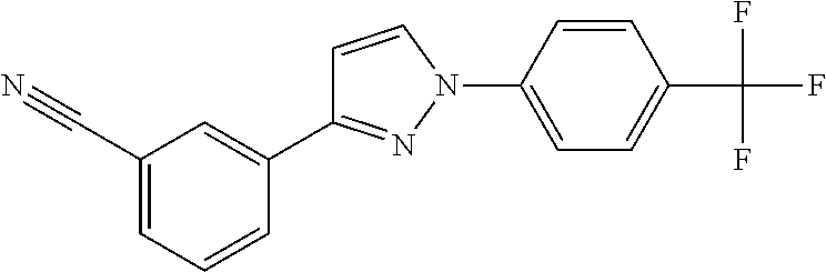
C1(C#N)=CC=CC(C2=NN(C3=CC=C(C(F)(F)F)C=C3)C=C2)=C1
